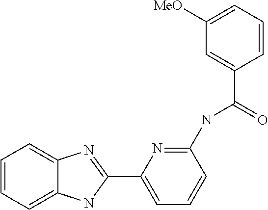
C1(NC(C2=CC([MeO])=CC=C2)=O)=NC(C2=NC3=CC=CC=C3N2)=CC=C1
